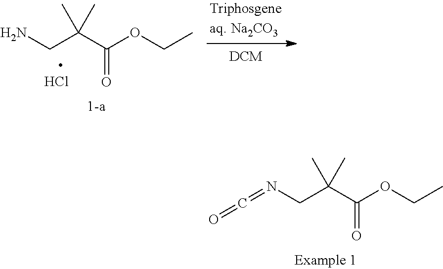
NCC(C(OCC)=O)(C)C.Cl.N(CC(C(OCC)=O)(C)C)=C=O
